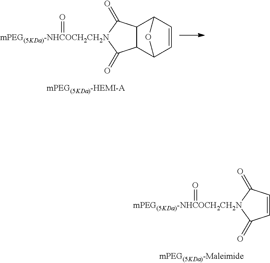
C1=CC2C3C(C1O2)C(=O)[mPEG(5KDa)-NHCOCH2CH2N](=O)C3=O.C1=CC(=O)[mPEG(5KDa)-NHCOCH2CH2N](=O)C1=O
